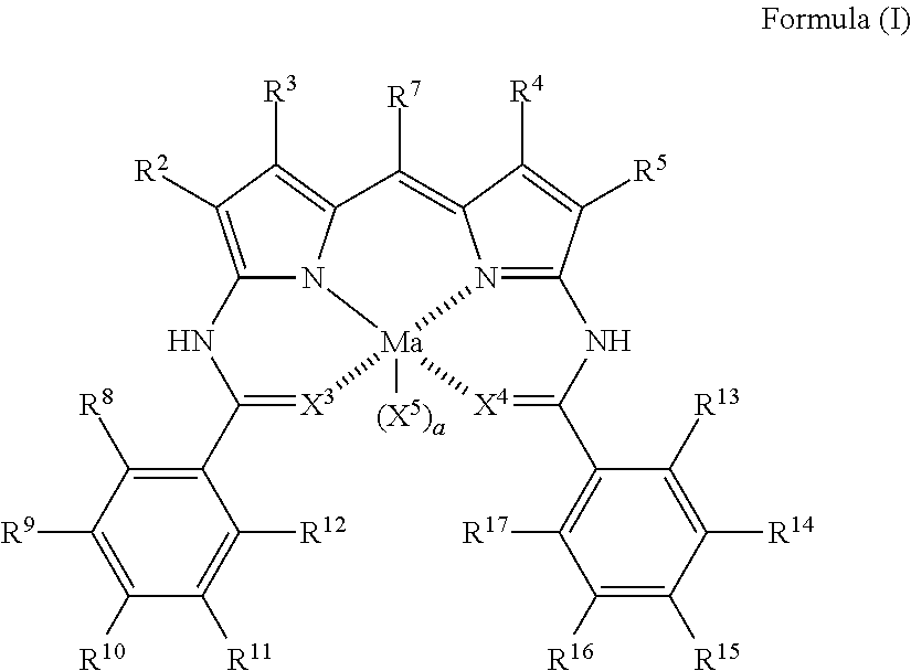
C12=C([R2])C([R3])=C3N1[Ma]1([(X5)a])(N4=C(C([R5])=C([R4])C4=C3[R7])NC(C3=C([R17])C([R16])=C([R15])C([R14])=C3[R13])=[X4]1)[X3]=C(C1=C([R8])C([R9])=C([R10])C([R11])=C1[R12])N2
